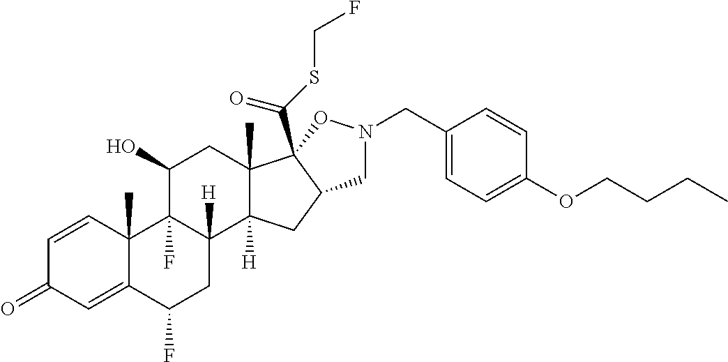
C1=CC2(C)C(=CC1=O)C(F)CC1([H])C2(F)C(O)CC2(C)C1([H])CC1C2(C(SCF)=O)ON(CC2=CC=C(OCCCC)C=C2)C1
